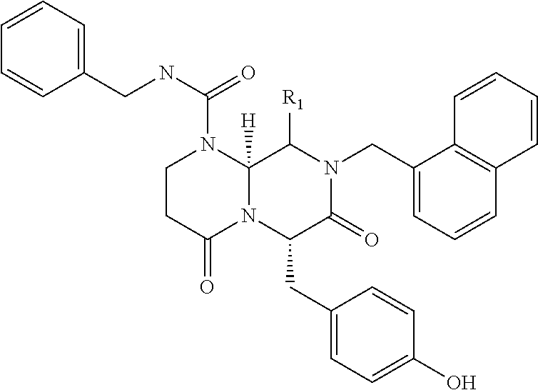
C1CC(=O)N2C([H])(N1C(NCC1=CC=CC=C1)=O)C([R1])N(CC1=CC=CC3=C1C=CC=C3)C(=O)C2CC1=CC=C(O)C=C1
